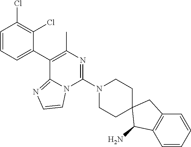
C1(C2=C(C)N=C(N3CCC4(CC3)C(N)C3=C(C4)C=CC=C3)N3C2=NC=C3)=CC=CC(Cl)=C1Cl
